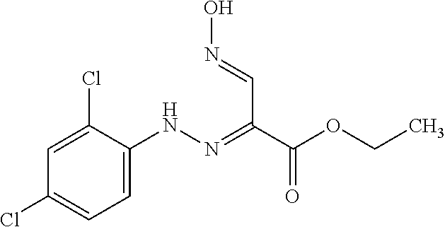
C1(Cl)=CC=C(NN=C(C(OCC)=O)C=NO)C(Cl)=C1
